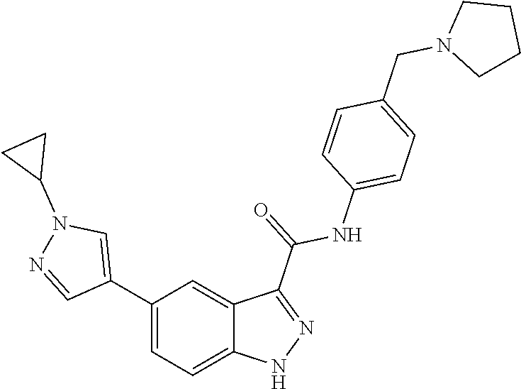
C1(C2=CN(C3CC3)N=C2)=CC=C2C(=C1)C(C(=O)NC1=CC=C(CN3CCCC3)C=C1)=NN2
